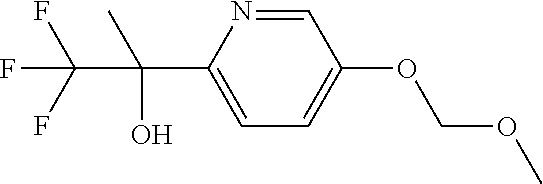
C1=NC(C(C)(O)C(F)(F)F)=CC=C1OCOC
